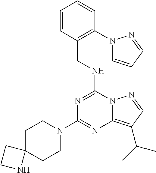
N1=C(NCC2=C(N3C=CC=N3)C=CC=C2)N2C(=C(C(C)C)C=N2)N=C1N1CCC2(CC1)CCN2
